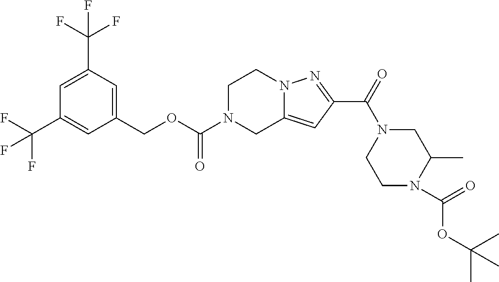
C1(COC(=O)N2CC3=CC(C(=O)N4CCN(C(=O)OC(C)(C)C)C(C)C4)=NN3CC2)=CC(C(F)(F)F)=CC(C(F)(F)F)=C1
